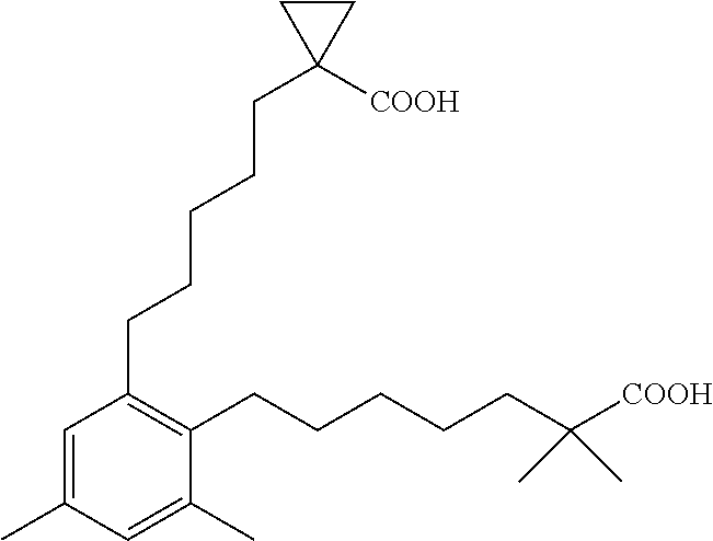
C1(CCCCCC2([COOH])CC2)=C(CCCCCC([COOH])(C)C)C(C)=CC(C)=C1
